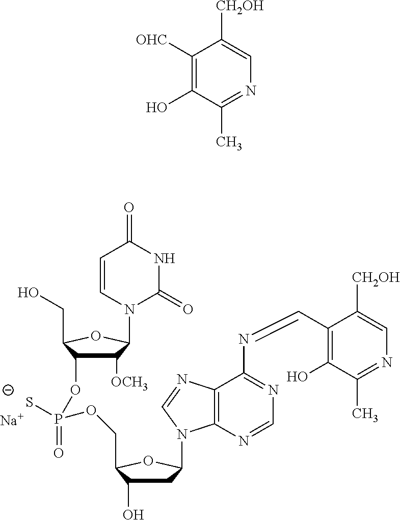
C1([OCH3])C(OP(=O)(S)OCC2C(O)CC(N3C4=C(N=C3)C(N=CC3=C(O)C(C)=NC=C3[CH2OH])=NC=N4)O2)C(CO)OC1N1C(=O)NC(=O)C=C1.[Na].C1([OHC])=C(O)C(C)=NC=C1[CH2OH]
